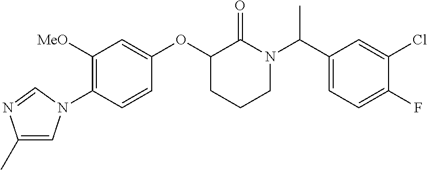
C1([MeO])=C(N2C=C(C)N=C2)C=CC(OC2CCCN(C(C3=CC=C(F)C(Cl)=C3)C)C2=O)=C1
